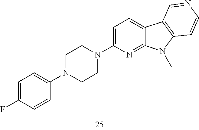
C1=C(N2CCN(C3=CC=C(F)C=C3)CC2)N=C2C(=C1)C1=C(N2C)C=CN=C1
